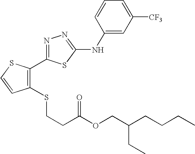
N1=C(C2=C(SCCC(=O)OCC(CC)CCCC)C=CS2)SC(NC2=CC([CF3])=CC=C2)=N1
